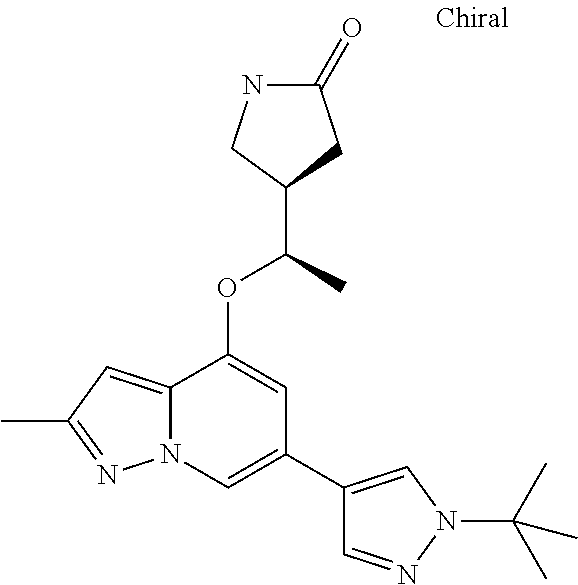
N1C(=O)CC(C(C)OC2=CC(C3=CN(C(C)(C)C)N=C3)=CN3C2=CC(C)=N3)C1
